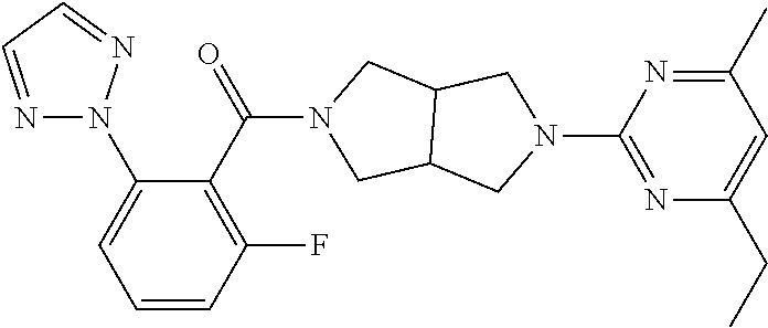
C1(N2N=CC=N2)=CC=CC(F)=C1C(N1CC2C(C1)CN(C1=NC(CC)=CC(C)=N1)C2)=O
